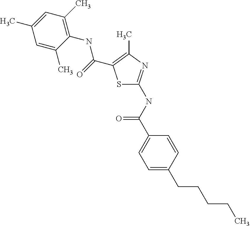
C1(NC(=O)C2=C(C)N=C(NC(=O)C3=CC=C(CCCCC)C=C3)S2)=C(C)C=C(C)C=C1C
